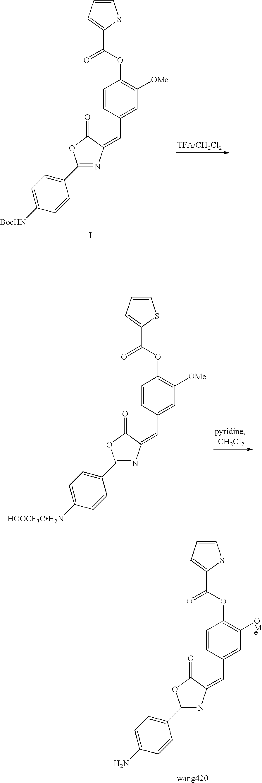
C1(C2=CC=C([BocHN])C=C2)=NC(=CC2=CC([OMe])=C(OC(=O)C3=CC=CS3)C=C2)C(=O)O1.I.C1(C2=CC=C([HOOCF3CH2N])C=C2)=NC(=CC2=CC([OMe])=C(OC(=O)C3=CC=CS3)C=C2)C(=O)O1.C1(C2=CC=C(N)C=C2)=NC(=CC2=CC([OMe])=C(OC(=O)C3=CC=CS3)C=C2)C(=O)O1.[wang420]
